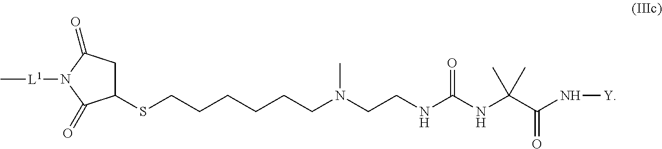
C1C(=O)N([L1]C)C(=O)C1SCCCCCCN(CCNC(NC(C(N[Y])=O)(C)C)=O)C
